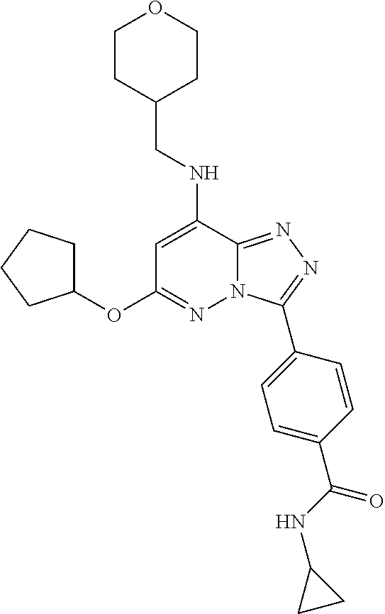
C1=C(NCC2CCOCC2)C2=NN=C(C3=CC=C(C(NC4CC4)=O)C=C3)N2N=C1OC1CCCC1
